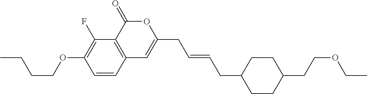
C1=CC2=C(C(F)=C1OCCCC)C(=O)OC(CC=CCC1CCC(CCOCC)CC1)=C2
